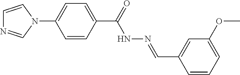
C1=C(C(=O)NN=CC2=CC(OC)=CC=C2)C=CC(N2C=NC=C2)=C1
